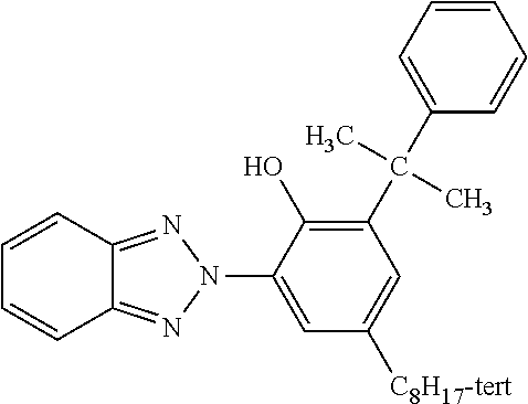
C1(C(C2=CC=CC=C2)(C)C)=C(O)C(N2N=C3C(=N2)C=CC=C3)=CC([C8H17-tert])=C1
